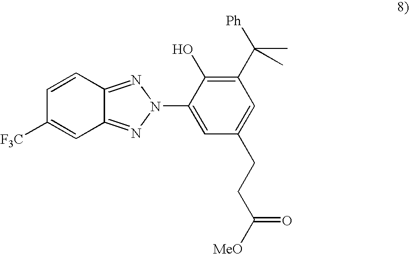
C1=CC2=NN(C3=CC(CCC([MeO])=O)=CC(C([Ph])(C)C)=C3O)N=C2C=C1[F3C]
